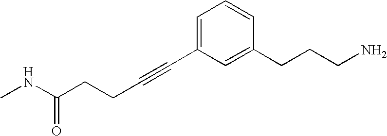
C(C(NC)=O)CC#CC1=CC=CC(CCCN)=C1
